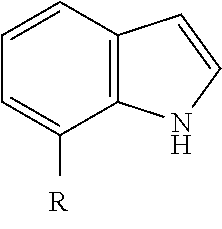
C1([R])=CC=CC2=C1NC=C2
